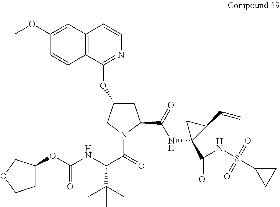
C1(OC)=CC2=C(C=C1)C(OC1CC(C(NC3(C(NS(C4CC4)(=O)=O)=O)C(C=C)C3)=O)N(C(=O)C(NC(OC3CCOC3)=O)C(C)(C)C)C1)=NC=C2
